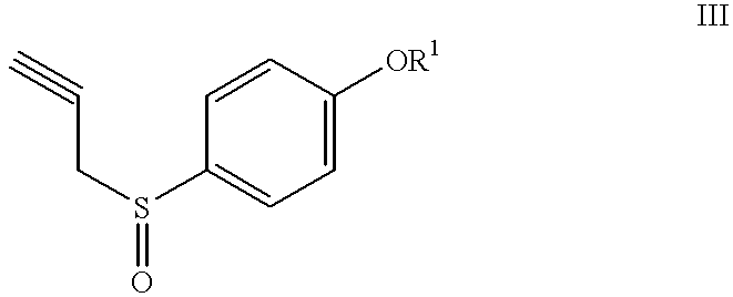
C1=CC([OR1])=CC=C1S(CC#C)=O
